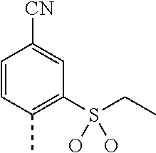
C1=CC(C)=C(S(CC)(O)O)C=C1[CN]
